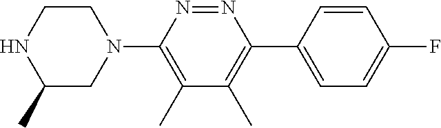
C1(C2=CC=C(F)C=C2)=C(C)C(C)=C(N2CCNC(C)C2)N=N1
